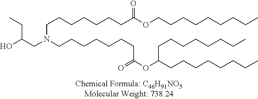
C(CCCCCCC(OCCCCCCCCC)=O)N(CC(O)CC)CCCCCCCC(OC(CCCCCCCC)CCCCCCCC)=O
